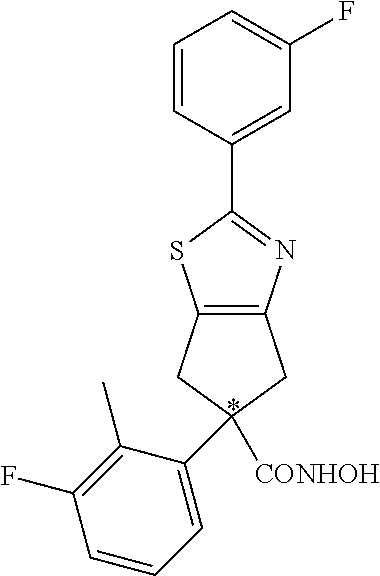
C1=CC(C2=NC3=C(S2)CC([CONHOH])(C2=CC=CC(F)=C2C)C3)=CC(F)=C1
